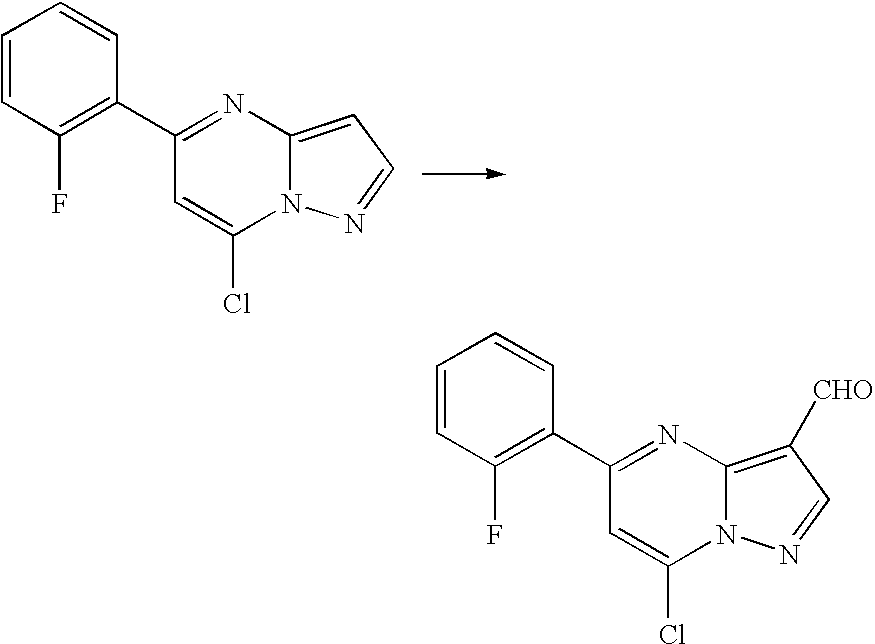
C1=CC(F)=C(C2=NC3=CC=NN3C(Cl)=C2)C=C1.C1=CC(F)=C(C2=NC3=C([CHO])C=NN3C(Cl)=C2)C=C1
